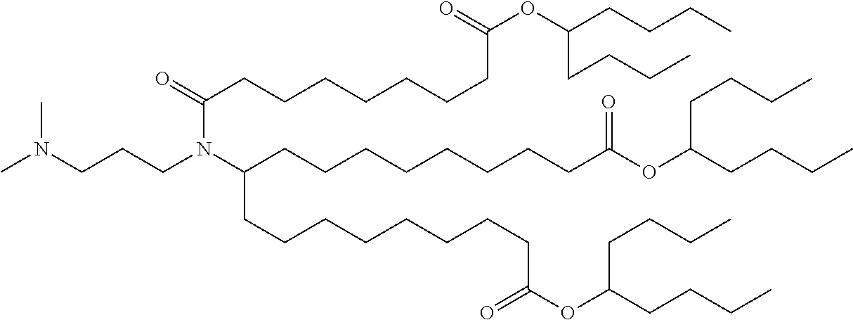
CN(CCCN(C(CCCCCCCCC(OC(CCCC)CCCC)=O)CCCCCCCCC(OC(CCCC)CCCC)=O)C(=O)CCCCCCCC(OC(CCCC)CCCC)=O)C
